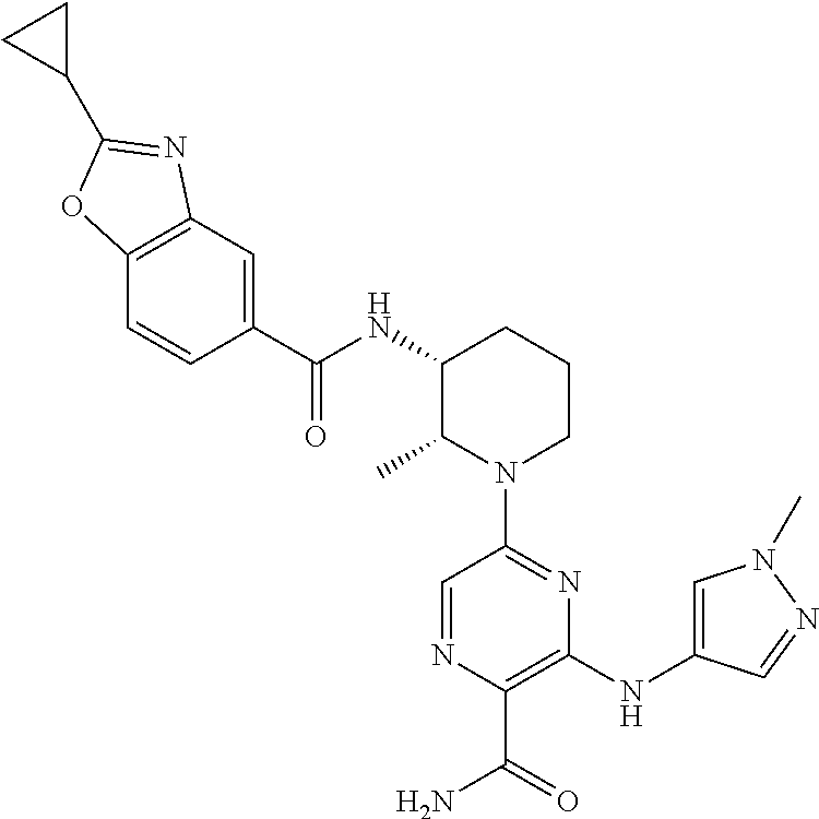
C1=NC(C(=O)N)=C(NC2=CN(C)N=C2)N=C1N1CCCC(NC(C2=CC3=C(C=C2)OC(C2CC2)=N3)=O)C1C
